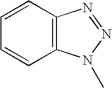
C12=C(N(C)N=N1)C=CC=C2
